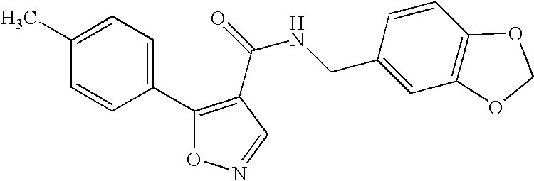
C1(C)=CC=C(C2=C(C(=O)NCC3=CC4=C(C=C3)OCO4)C=NO2)C=C1
